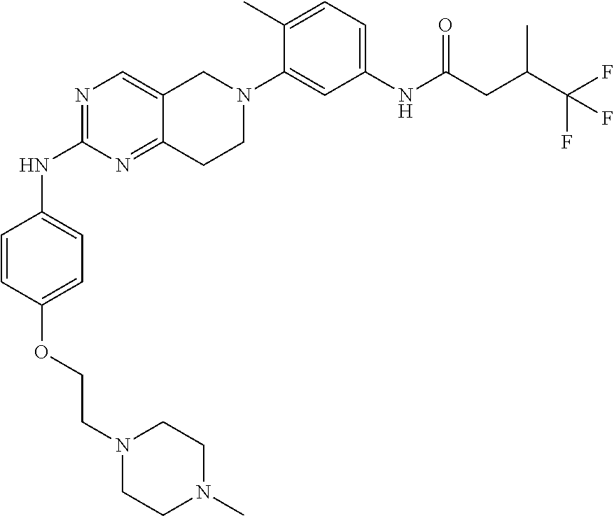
N1=C(NC2=CC=C(OCCN3CCN(C)CC3)C=C2)N=C2C(=C1)CN(C1=CC(NC(CC(C(F)(F)F)C)=O)=CC=C1C)CC2
